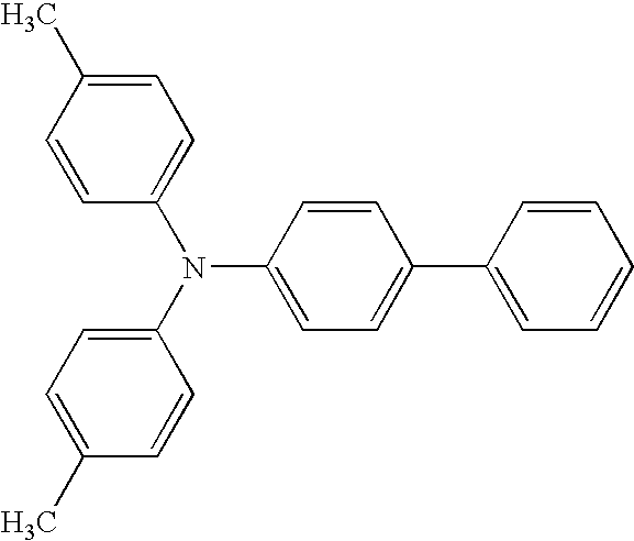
C1=CC(N(C2=CC=C(C3=CC=CC=C3)C=C2)C2=CC=C(C)C=C2)=CC=C1C
